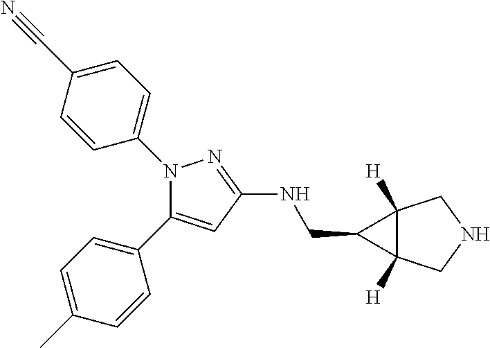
N1(C2=CC=C(C#N)C=C2)C(C2=CC=C(C)C=C2)=CC(NCC2C3([H])C2([H])CNC3)=N1
